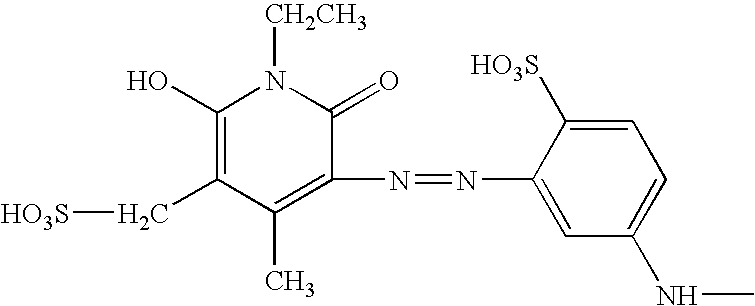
C1(O)=C(C[HO3S])C(C)=C(N=NC2=CC(NC)=CC=C2[HO3S])C(=O)N1[CH2CH3]
